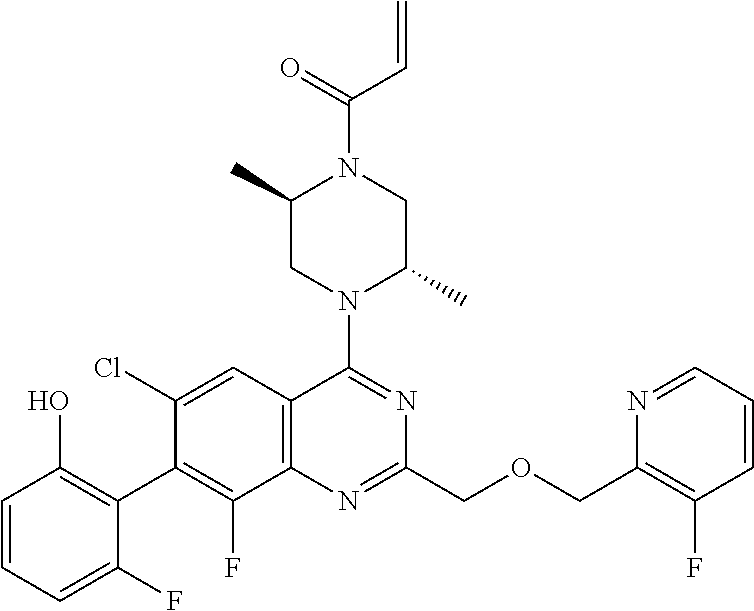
C1=CC=C(F)C(C2=C(F)C3=C(C=C2Cl)C(N2C(C)CN(C(=O)C=C)C(C)C2)=NC(COCC2=C(F)C=CC=N2)=N3)=C1O
